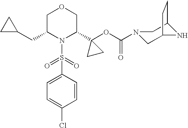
C1=C(S(=O)(=O)N2C(C3(OC(=O)N4CC5NC(C4)CC5)CC3)COCC2CC2CC2)C=CC(Cl)=C1
